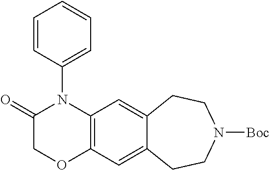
C1=CC(N2C(=O)COC3=C2C=C2C(=C3)CCN([Boc])CC2)=CC=C1
